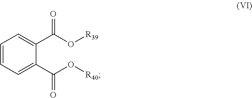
C1=CC=C(C(O[R40])=O)C(C(O[R39])=O)=C1
